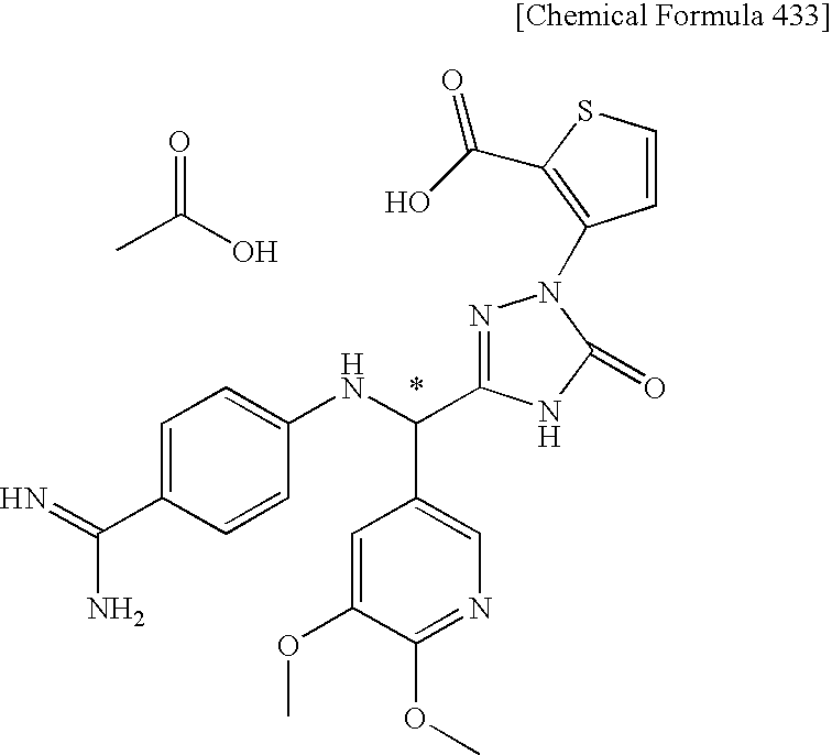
C1(C(=N)N)=CC=C(NC(C2=CN=C(OC)C(OC)=C2)C2=NN(C3=C(C(=O)O)SC=C3)C(=O)N2)C=C1.CC(O)=O
